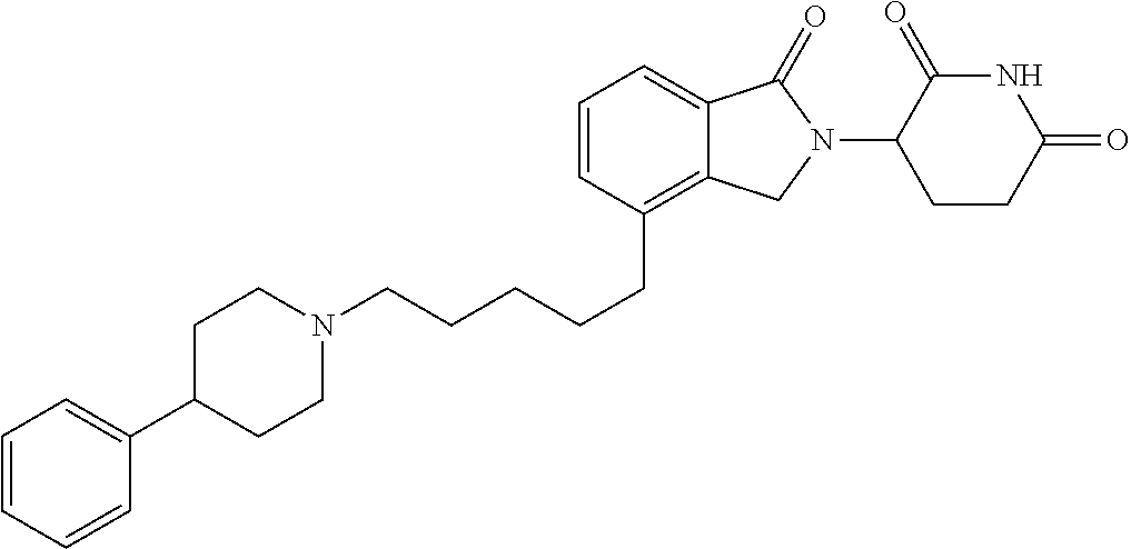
C1N(CCCCCC2=C3C(=CC=C2)C(=O)N(C2C(=O)NC(=O)CC2)C3)CCC(C2=CC=CC=C2)C1
